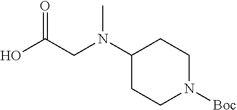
OC(=O)CN(C)C1CCN([Boc])CC1
